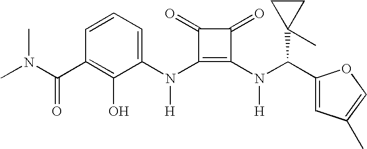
CN(C(C1=C(O)C(N(C2=C(N(C(C3=CC(C)=CO3)C3(C)CC3)[H])C(=O)C2=O)[H])=CC=C1)=O)C
